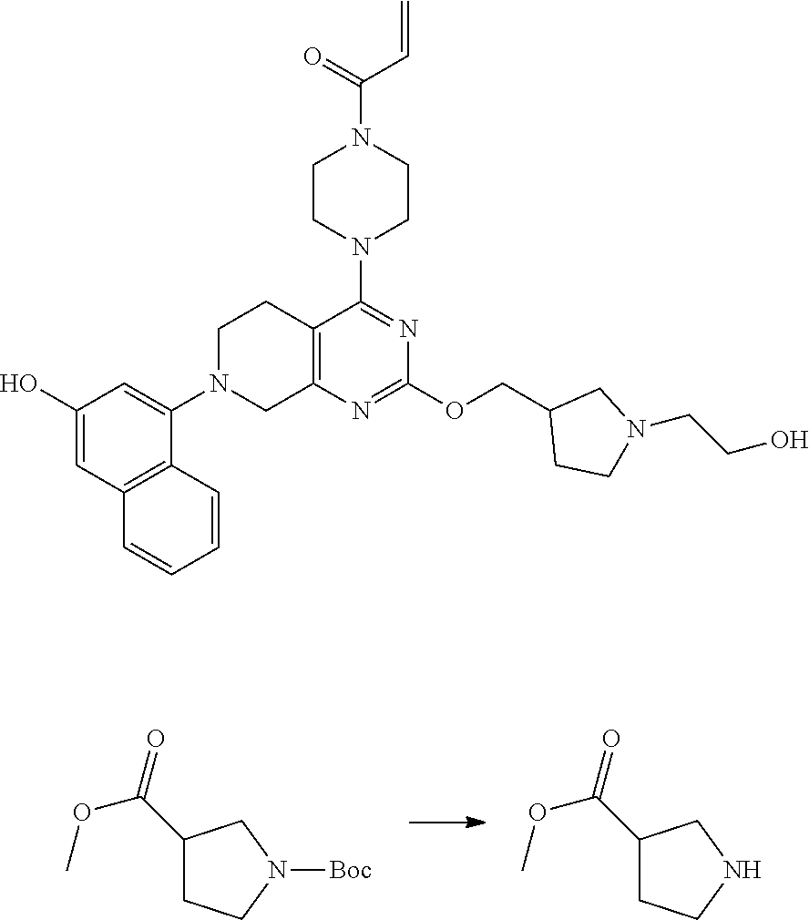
C1(C(=O)OC)CCN([Boc])C1.C1(C(=O)OC)CCNC1.C12=C(N=C(OCC3CCN(CCO)C3)N=C1N1CCN(C(C=C)=O)CC1)CN(C1=CC(O)=CC3=C1C=CC=C3)CC2
